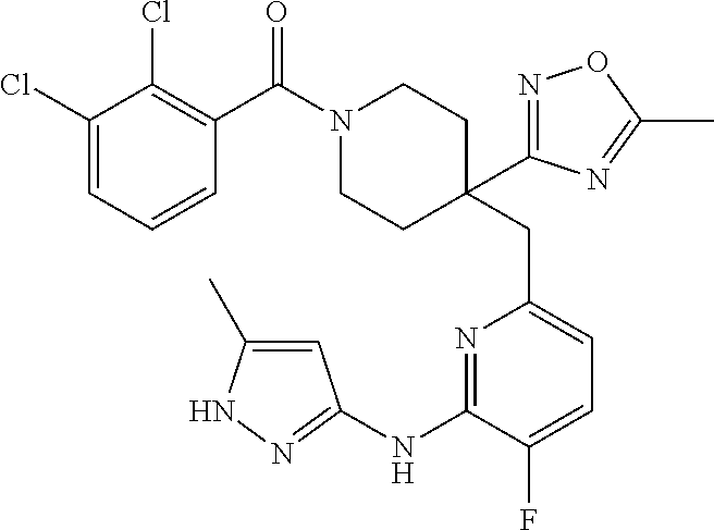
C1(Cl)=CC=CC(C(=O)N2CCC(CC3=CC=C(F)C(NC4=NNC(C)=C4)=N3)(C3=NOC(C)=N3)CC2)=C1Cl
